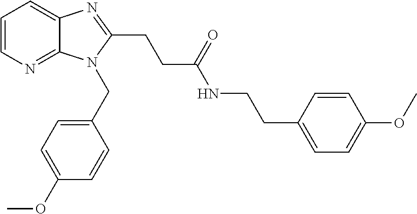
C1=CN=C2C(=C1)N=C(CCC(NCCC1=CC=C(OC)C=C1)=O)N2CC1=CC=C(OC)C=C1
